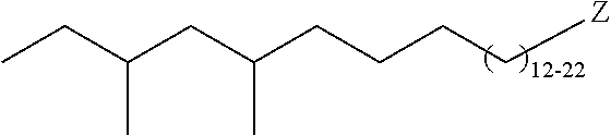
C(CC[Z])CC(CC(CC)C)C
